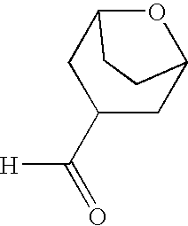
O1C2CC(C([H])=O)CC1CC2
